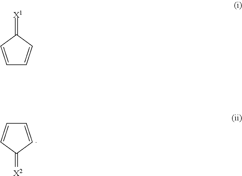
C1=CC(=[X2])C=C1.C1=CC(=[X1])C=C1
